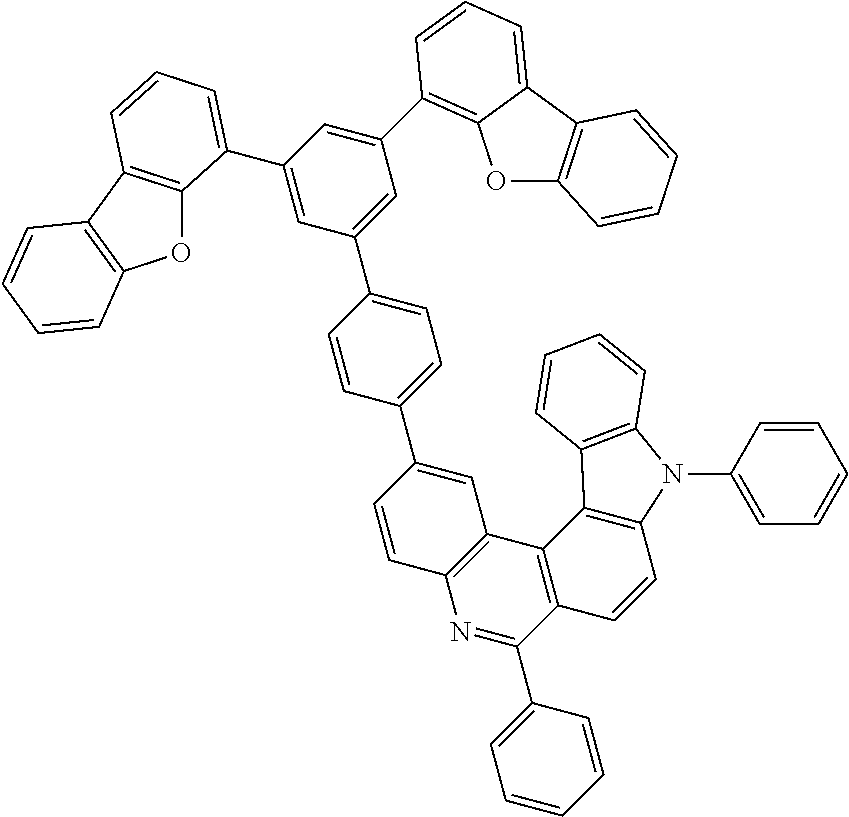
C1(C2=CC=C(C3=CC(C4=C5OC6=C(C5=CC=C4)C=CC=C6)=CC(C4=CC=CC5=C4OC4=C5C=CC=C4)=C3)C=C2)=CC2=C(C=C1)N=C(C1=CC=CC=C1)C1=C2C2=C(C=C1)N(C1=CC=CC=C1)C1=C2C=CC=C1
